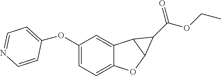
C1(OC2=CC=NC=C2)=CC=C2C(=C1)C1C(O2)C1C(=O)OCC
